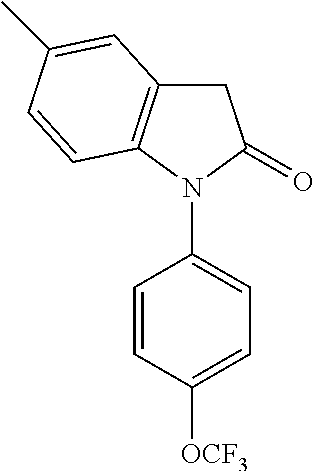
C1C2=C(N(C3=CC=C([OCF3])C=C3)C1=O)C=CC(C)=C2
